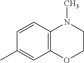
C1=CC2=C(C=C1C)OCCN2C
